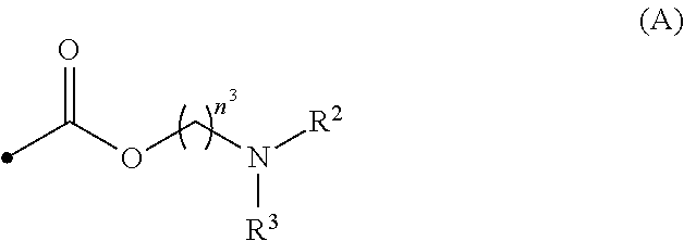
C(OCN([R2])[R3])(C)=O
